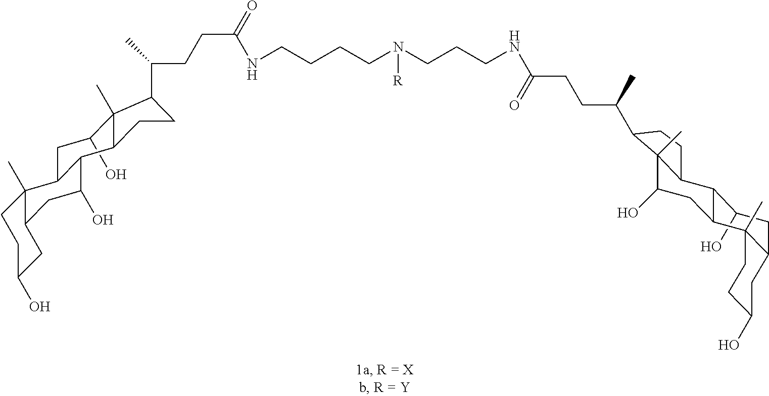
C1(O)CC2C3(C)CCC(O)CC3CC(O)C2C2C1(C)C(C(CCC(=O)NCCCCN(CCCNC(CCC(C)C1C3(C)C(O)CC4C(C(O)CC5C4(C)CCC(O)C5)C3CC1)=O)[R])C)CC2
